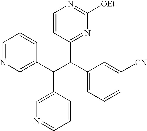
C1=NC=C(C(C(C2=CC=CC([CN])=C2)C2=NC([OEt])=NC=C2)C2=CN=CC=C2)C=C1
